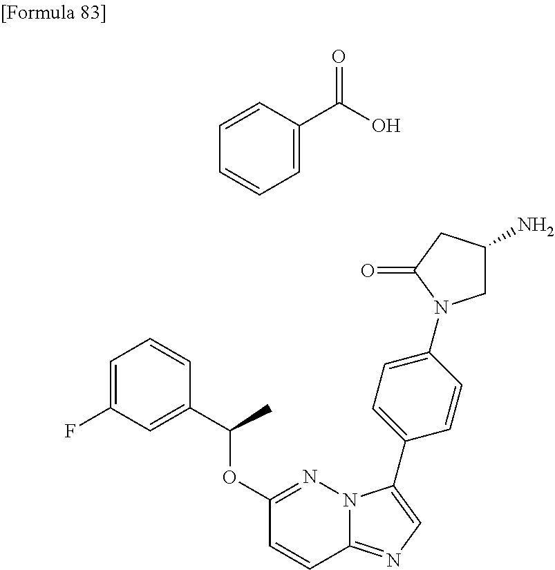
C1=C(F)C=C(C(OC2=NN3C(=NC=C3C3=CC=C(N4CC(N)CC4=O)C=C3)C=C2)C)C=C1.C1=CC(C(O)=O)=CC=C1
